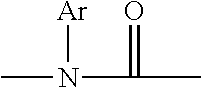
N(C(C)=O)(C)[Ar]
